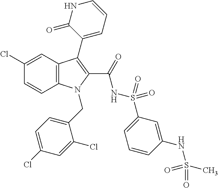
C12=C(C=C(Cl)C=C1)C(C1=CC=CNC1=O)=C(C(=O)NS(C1=CC=CC(NS(=O)(C)=O)=C1)(=O)=O)N2CC1=CC=C(Cl)C=C1Cl
